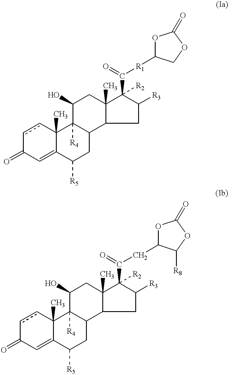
c1cC2(C)C(=CC1=O)C([R5])CC1C2([R4])C(O)CC2(C)C1CC([R3])C2(C(=O)[R1]C1OC(=O)OC1)[R2].c1cC2(C)C(=CC1=O)C([R5])CC1C2([R4])C(O)CC2(C)C1CC([R3])C2(C(=O)CC1OC(=O)OC1[R8])[R2]
